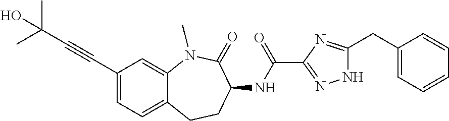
C1=C(C#CC(C)(C)O)C=C2C(=C1)CCC(NC(C1=NNC(CC3=CC=CC=C3)=N1)=O)C(=O)N2C
